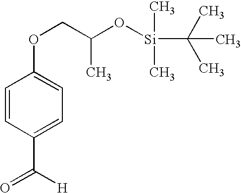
C1=CC(C([H])=O)=CC=C1OCC(O[Si](C(C)(C)C)(C)C)C
